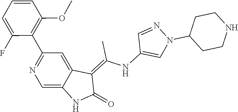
CC(=C1C2=CC(C3=C(OC)C=CC=C3F)=NC=C2NC1=O)NC1=CN(C2CCNCC2)N=C1
